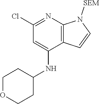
C1(Cl)=NC2=C(C(NC3CCOCC3)=C1)C=CN2[SEM]
